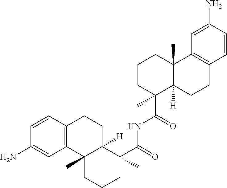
C1=CC2=C(C=C1N)C1(C)C([H])(CC2)C(C(=O)NC(C2(C)C3([H])C(C)(CCC2)C2=C(CC3)C=CC(N)=C2)=O)(C)CCC1
